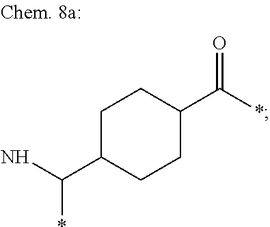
C1C(C(N)*)CCC(C(*)=O)C1
